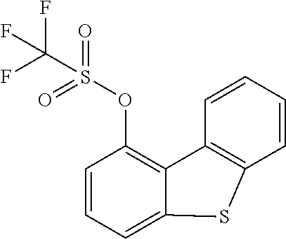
C1=CC=C2C(=C1OS(=O)(=O)C(F)(F)F)C1=C(C=CC=C1)S2
